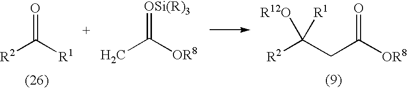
[R2]C(CC([OR8])=O)([R12O])[R1].[R2]C([R1])=O.CC([OR8])=[OSi(R)3]
